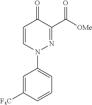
C1=CN(C2=CC=CC([F3C])=C2)N=C(C([OMe])=O)C1=O
